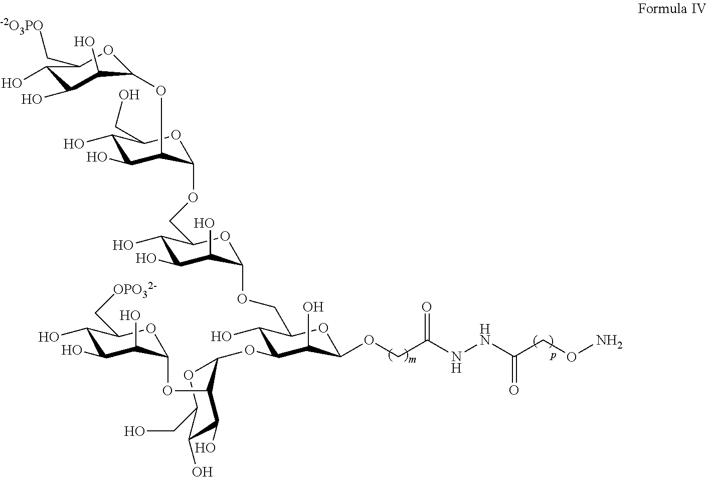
C1(O)C(O)C(O)C(OC2C(O)C(O)C(CO)OC2OCC2C(O)C(O)C(O)C(OCC3C(O)C(OC4C(OC5C(O)C(O)C(O)C(C[OPO32-])O5)C(O)C(O)C(CO)O4)C(O)C(OCC(NNC(CON)=O)=O)O3)O2)OC1C[-2O3PO]
